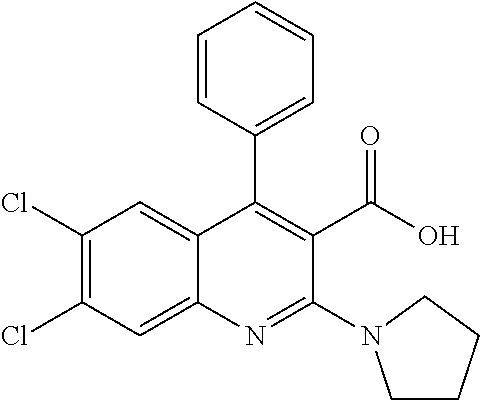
C1(Cl)=C(Cl)C=C2C(=C1)C(C1=CC=CC=C1)=C(C(=O)O)C(N1CCCC1)=N2
